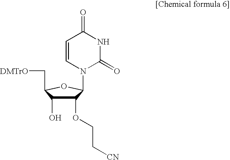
C1(OCC[CN])C(O)C(C[DMTrO])OC1N1C=CC(=O)NC1=O
